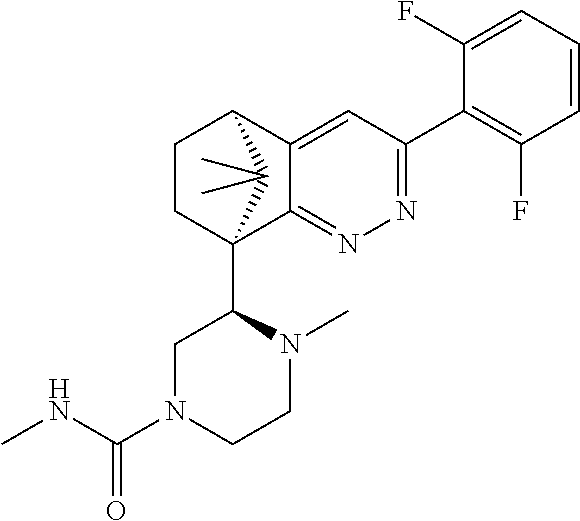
C1(F)=CC=CC(F)=C1C1=NN=C2C(=C1)C1CCC2(C2CN(C(NC)=O)CCN2C)C1(C)C
